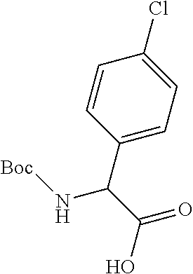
C1=CC(C(C(=O)O)N[Boc])=CC=C1Cl
